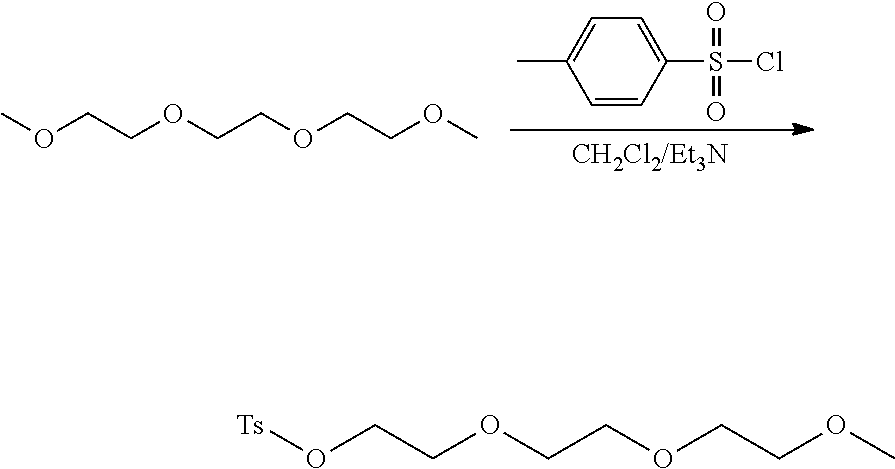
C1=CC(S(Cl)(=O)=O)=CC=C1C.COCCOCCOCCOC.[Ts]OCCOCCOCCOC
